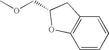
C(OC)C1CC2=C(C=CC=C2)O1
